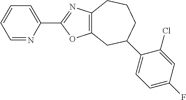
C12=C(N=C(C3=CC=CC=N3)O1)CCCC(C1=CC=C(F)C=C1Cl)C2
